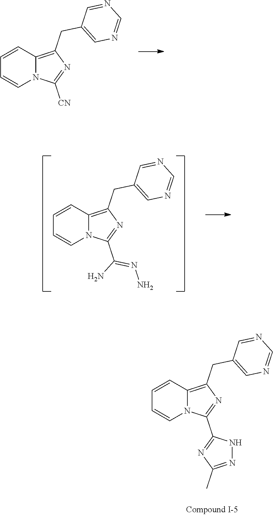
C1=CC2=C(CC3=CN=CN=C3)N=C(C3=NC(C)=NN3)N2C=C1.C1=CC2=C(CC3=CN=CN=C3)N=C([CN])N2C=C1.C1=CC2=C(CC3=CN=CN=C3)N=C(C(N)=NN)N2C=C1
